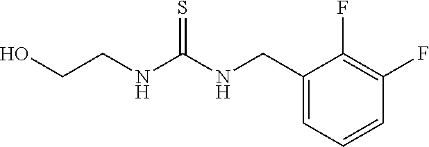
C1(CNC(NCCO)=S)=CC=CC(F)=C1F
